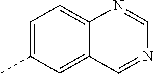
C12=CC=C(C)C=C1C=NC=N2
